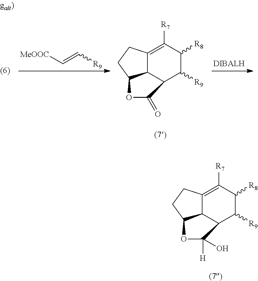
C12C3=C([R7])C([R8])C([R9])C1C([H])(O)OC2CC3.C12C3=C([R7])C([R8])C([R9])C1C(=O)OC2CC3.[MeOOC]C=C[R9]
